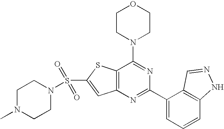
C1CN(C2=NC(C3=CC=CC4=C3C=NN4)=NC3=C2SC(S(=O)(=O)N2CCN(C)CC2)=C3)CCO1
